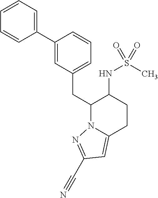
C(C1N2C(=CC(C#N)=N2)CCC1NS(C)(=O)=O)C1=CC=CC(C2=CC=CC=C2)=C1
